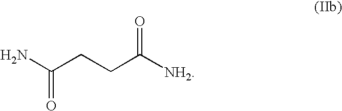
NC(CCC([NH2])=O)=O
